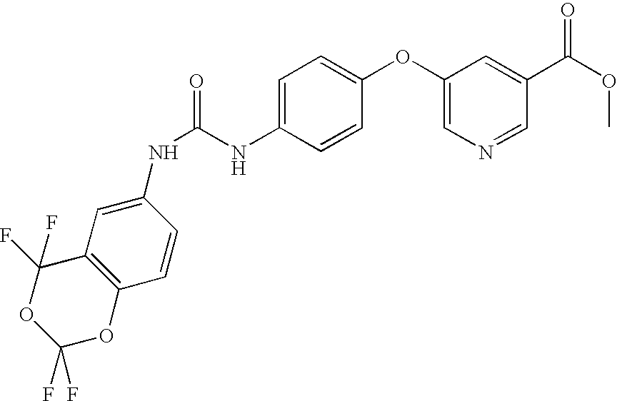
C(NC1=CC=C(OC2=CN=CC(C(=O)OC)=C2)C=C1)(=O)NC1=CC2=C(OC(F)(F)OC2(F)F)C=C1
